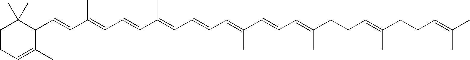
C1CC=C(C)C(C=CC(=CC=CC(=CC=CC=C(C=CC=C(CCC=C(C)CCC=C(C)C)C)C)C)C)C1(C)C
